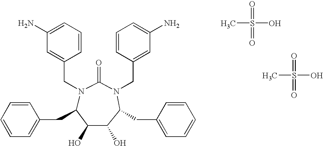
N1(CC2=CC(N)=CC=C2)C(CC2=CC=CC=C2)C(O)C(O)C(CC2=CC=CC=C2)N(CC2=CC(N)=CC=C2)C1=O.S(C)(O)(=O)=O.S(C)(O)(=O)=O
